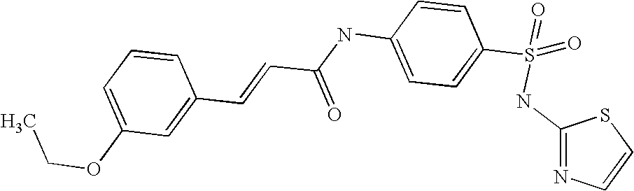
C(C(NC1=CC=C(S(NC2=NC=CS2)(=O)=O)C=C1)=O)=CC1=CC(OCC)=CC=C1
